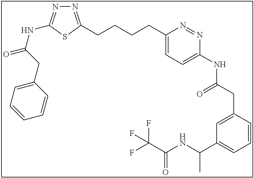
N1=C(CCCCC2=CC=C(NC(CC3=CC(C(NC(=O)C(F)(F)F)C)=CC=C3)=O)N=N2)SC(NC(=O)CC2=CC=CC=C2)=N1
